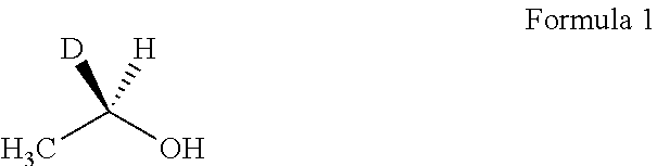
CC(O)([H])[D]
